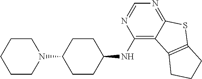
N1(C2CCC(NC3=C4C(=NC=N3)SC3=C4CCC3)CC2)CCCCC1
